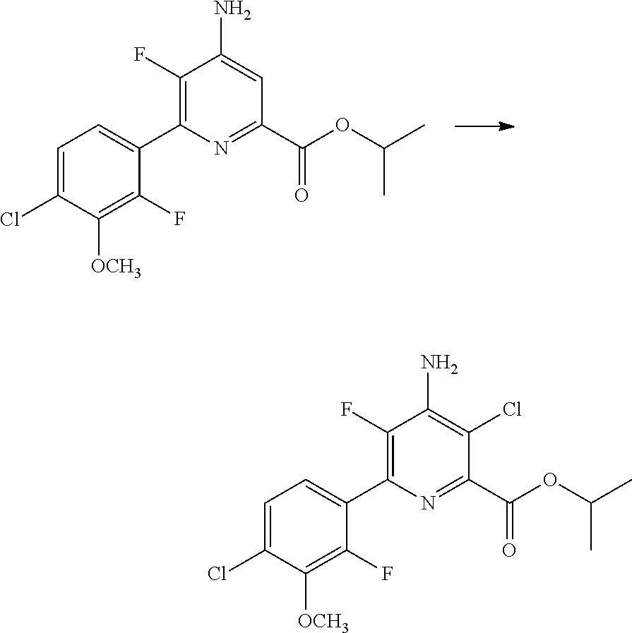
C1=C(Cl)C([OCH3])=C(F)C(C2=C(F)C(N)=CC(C(OC(C)C)=O)=N2)=C1.C1=C(Cl)C([OCH3])=C(F)C(C2=C(F)C(N)=C(Cl)C(C(OC(C)C)=O)=N2)=C1
